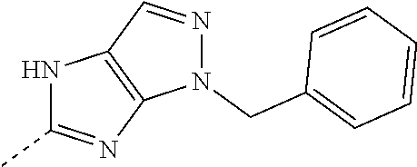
N1(CC2=CC=CC=C2)N=CC2=C1N=C(C)N2
